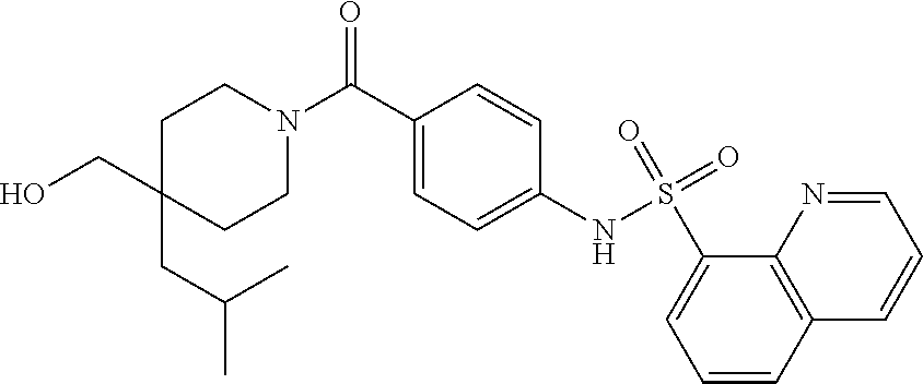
C1C(CC(C)C)(CO)CCN(C(C2=CC=C(NS(=O)(=O)C3=CC=CC4=C3N=CC=C4)C=C2)=O)C1
